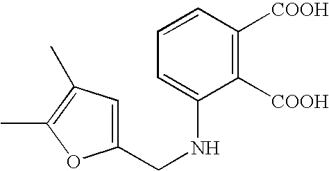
C1(CNC2=CC=CC([COOH])=C2[COOH])=CC(C)=C(C)O1
